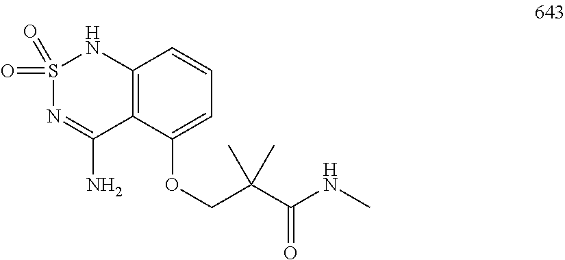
S1(=O)(=O)N=C(N)C2=C(N1)C=CC=C2OCC(C(NC)=O)(C)C
